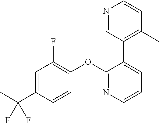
C1=C(C(C)(F)F)C=CC(OC2=NC=CC=C2C2=C(C)C=CN=C2)=C1F
